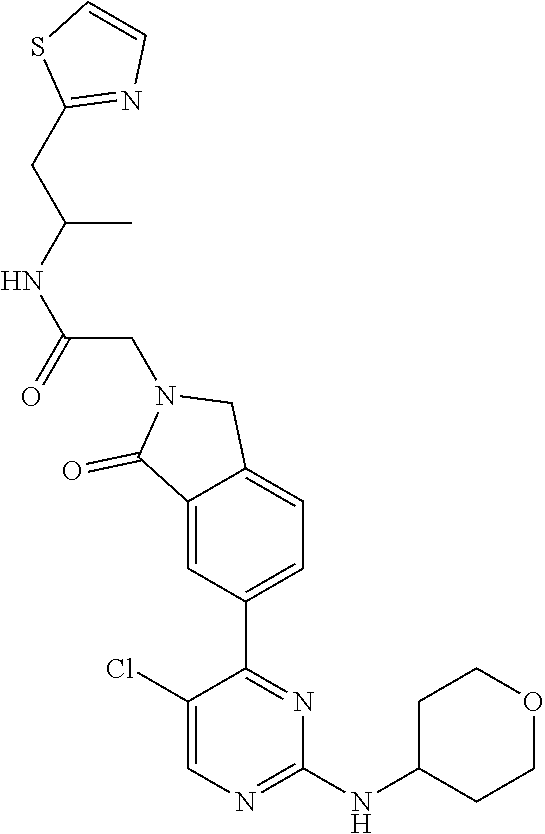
C1(Cl)=CN=C(NC2CCOCC2)N=C1C1=CC=C2C(=C1)C(=O)N(CC(NC(CC1=NC=CS1)C)=O)C2
